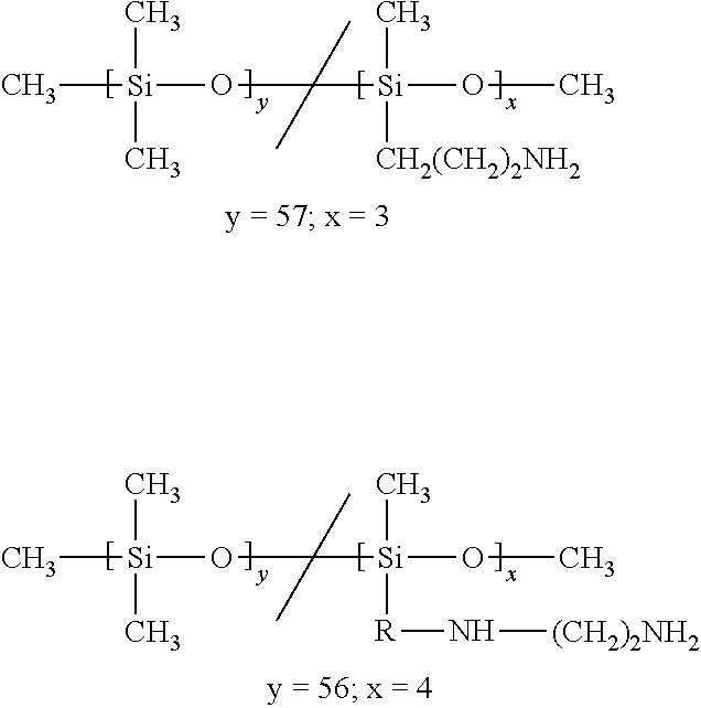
[Si](C)(OC(C)(C)[Si](OC)(C)[CH2(CH2)2NH2])(C)C.[Si](C)(OC(C)(C)[Si](OC)(C)[R]N[(CH2)2NH2])(C)C
